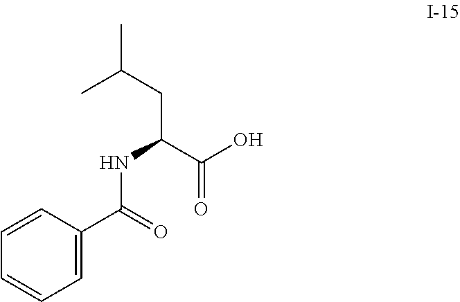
C(CC(C(O)=O)NC(C1=CC=CC=C1)=O)(C)C
